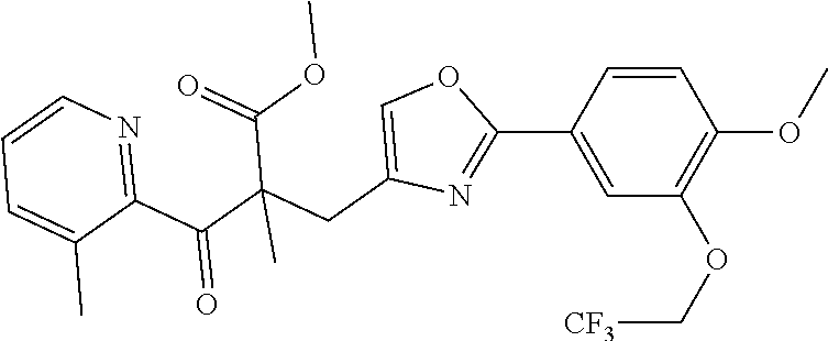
C1=CC(C2=NC(CC(C(C3=NC=CC=C3C)=O)(C(OC)=O)C)=CO2)=CC(OC[CF3])=C1OC
